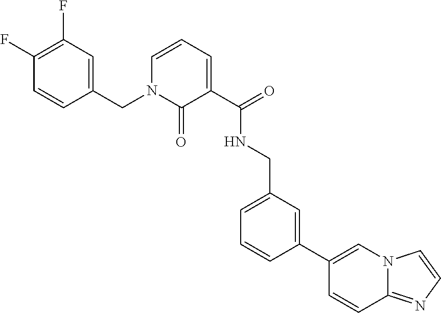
C1(F)=C(F)C=C(CN2C(=O)C(C(=O)NCC3=CC=CC(C4=CN5C(=NC=C5)C=C4)=C3)=CC=C2)C=C1
